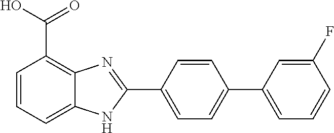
C1=C(C2=NC3=C(C(O)=O)C=CC=C3N2)C=CC(C2=CC=CC(F)=C2)=C1
